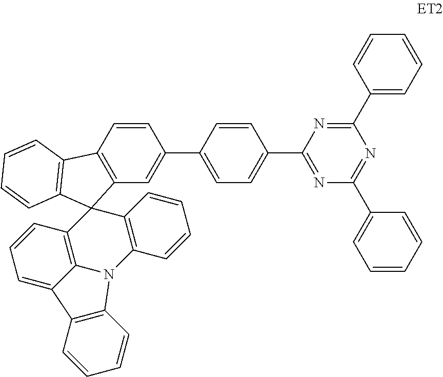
C1=CC2=C(C=C1C1=CC=C(C3=NC(C4=CC=CC=C4)=NC(C4=CC=CC=C4)=N3)C=C1)C1(C3=C2C=CC=C3)C2=C3N(C4=C1C=CC=C4)C1=C(C3=CC=C2)C=CC=C1
